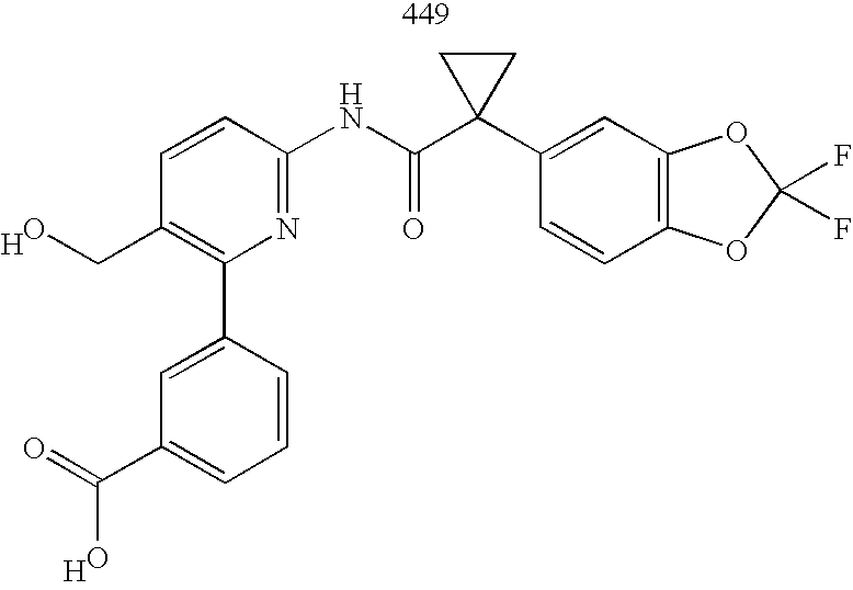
O=C(C1=CC=CC(C2=C(CO)C=CC(NC(C3(C4=CC5=C(C=C4)OC(F)(F)O5)CC3)=O)=N2)=C1)O.[H].[H]
